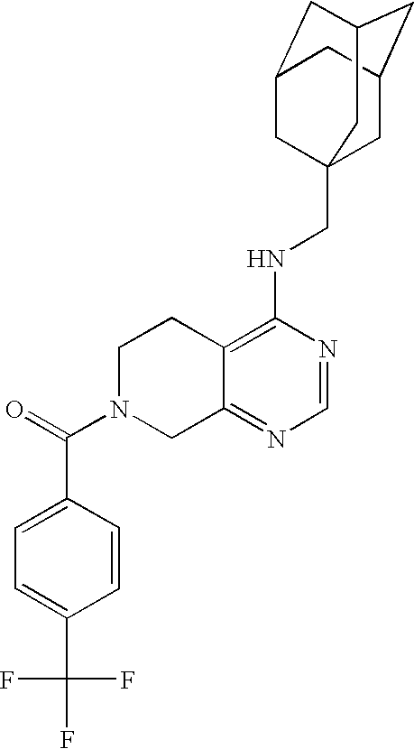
C12=C(NCC34CC5CC(CC(C3)C5)C4)N=CN=C1CN(C(=O)C1=CC=C(C(F)(F)F)C=C1)CC2
